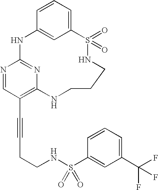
C1=CC=C2C=C1NC1=NC(=C(C#CCCNS(C3=CC(C(F)(F)F)=CC=C3)(=O)=O)C=N1)NCCCNS2(=O)=O
